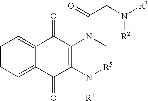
C1=CC=C2C(=C1)C(=O)C(N(C)C(=O)CN([R3])[R2])=C(N([R5])[R4])C2=O
